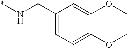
C1(CN*)=CC=C(OC)C(OC)=C1
